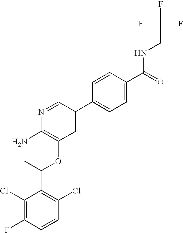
C1(Cl)=C(F)C=CC(Cl)=C1C(C)OC1=C(N)N=CC(C2=CC=C(C(=O)NCC(F)(F)F)C=C2)=C1
